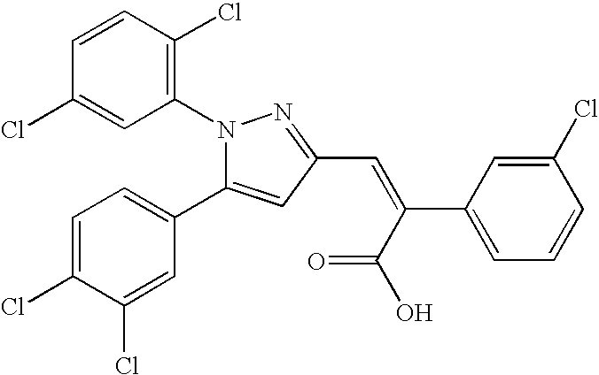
N1(C2=C(Cl)C=CC(Cl)=C2)C(C2=CC=C(Cl)C(Cl)=C2)=CC(C=C(C(=O)O)C2=CC=CC(Cl)=C2)=N1
